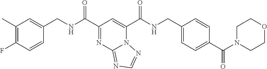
C1(C)=C(F)C=CC(CNC(C2=NC3=NC=NN3C(C(NCC3=CC=C(C(N4CCOCC4)=O)C=C3)=O)=C2)=O)=C1
